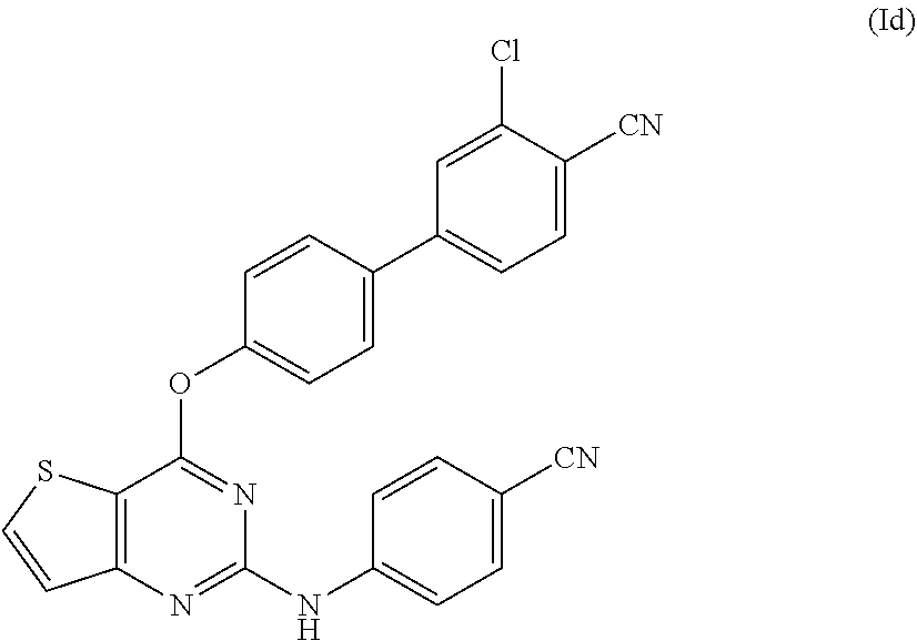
C1=CC([CN])=CC=C1NC1=NC2=C(SC=C2)C(OC2=CC=C(C3=CC=C([CN])C(Cl)=C3)C=C2)=N1
